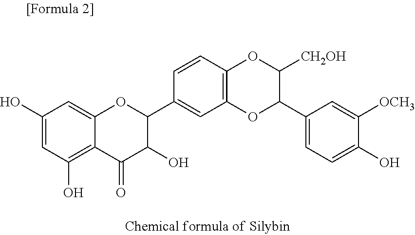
C1(O)=CC(O)=C2C(=C1)OC(C1=CC3=C(C=C1)OC([CH2OH])C(C1=CC=C(O)C([OCH3])=C1)O3)C(O)C2=O
